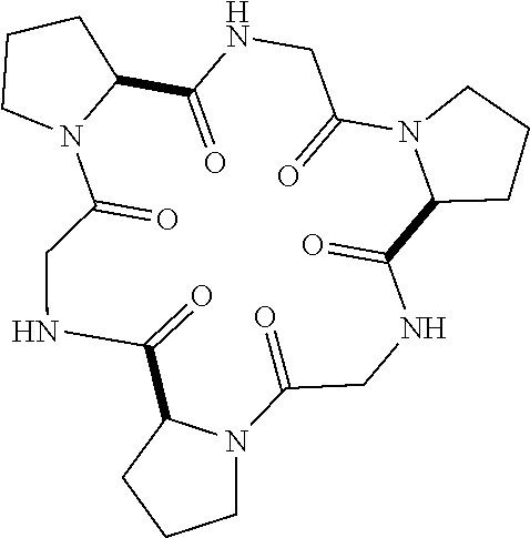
N12C(=O)CNC(=O)C3N(C(=O)CNC(=O)C4N(C(=O)CNC(=O)C1CCC2)CCC4)CCC3
